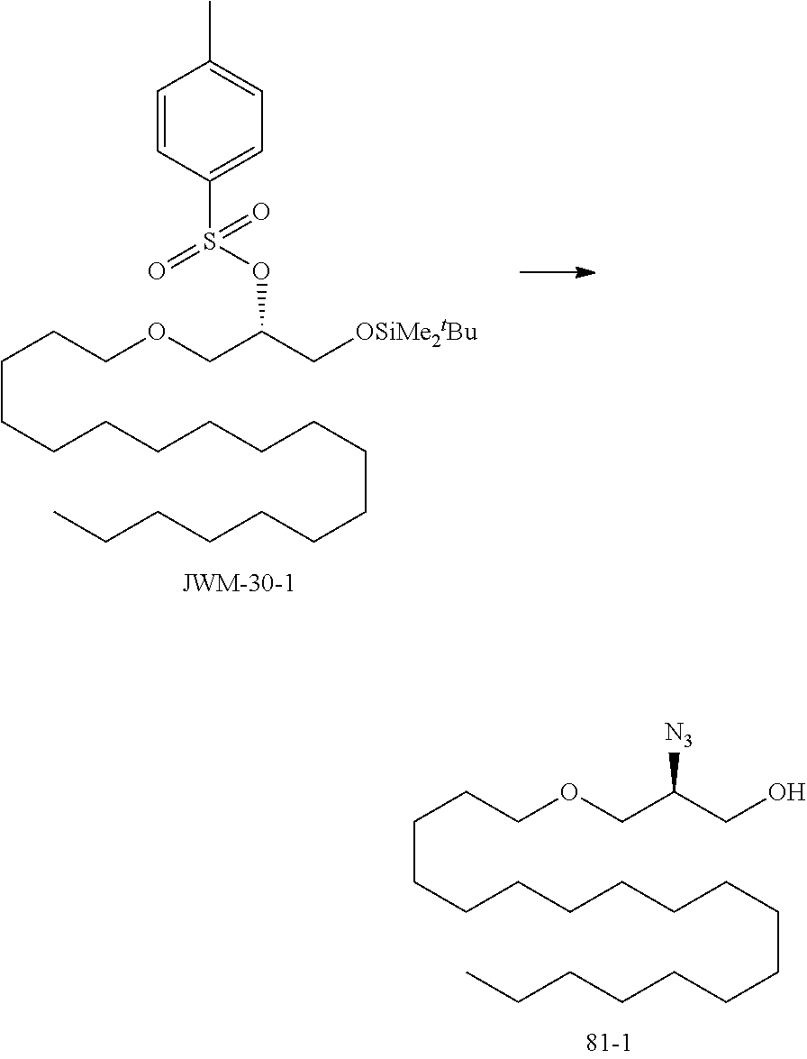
C(CCCCCCCCCCCCC)CCCCOCC([N3])CO.C(CCCCCCCCCCCCC)CCCCOCC(OS(C1=CC=C(C)C=C1)(=O)=O)C[OSiMe2tBu]
